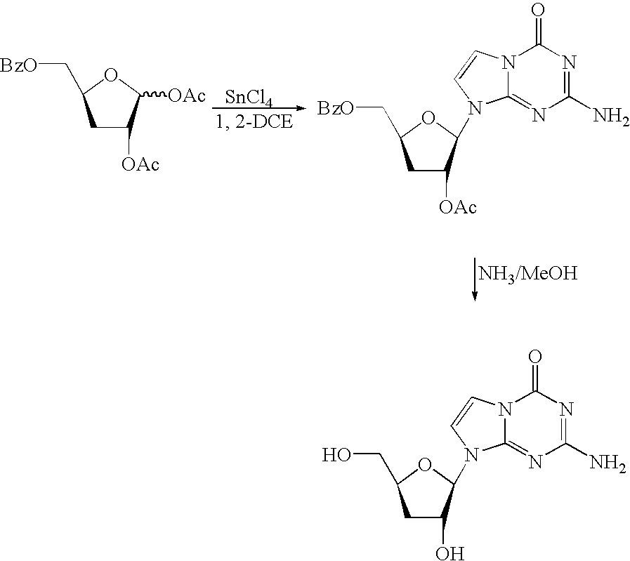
C1C([OAc])C([OAc])OC1C[BzO].[SnCl4].C1C([OAc])C(N2C3=NC(N)=NC(=O)N3C=C2)OC1C[BzO].C1C(O)C(N2C3=NC(N)=NC(=O)N3C=C2)OC1CO
